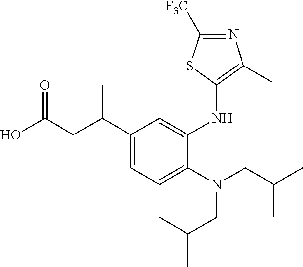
OC(CC(C1=CC=C(N(CC(C)C)CC(C)C)C(NC2=C(C)N=C([F3C])S2)=C1)C)=O
